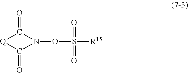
O=C1N(OS(=O)(=O)[R15])C(=O)[Q]1
